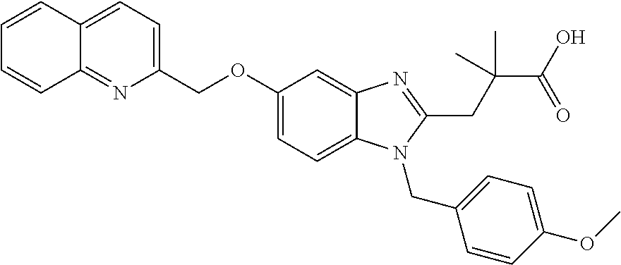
C1=CC2=CC=C(COC3=CC=C4C(=C3)N=C(CC(C(O)=O)(C)C)N4CC3=CC=C(OC)C=C3)N=C2C=C1
